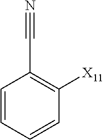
C1=CC=CC([X11])=C1C#N
